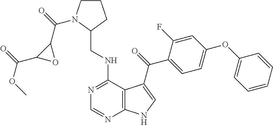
C1=CC=CC(OC2=CC=C(C(=O)C3=CNC4=C3C(NCC3CCCN3C(=O)C3C(C(=O)OC)O3)=NC=N4)C(F)=C2)=C1
